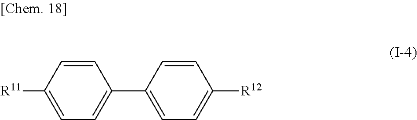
C1(C2=CC=C([R12])C=C2)=CC=C([R11])C=C1
